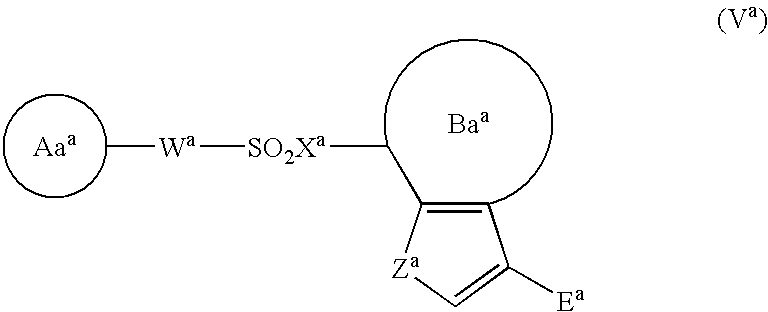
[Baa].[Wa]([SO2Xa]CC1=CC([Ea])=C[Za]1)C
